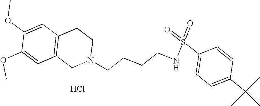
C1=C(OC)C(OC)=CC2=C1CCN(CCCCNS(=O)(=O)C1=CC=C(C(C)(C)C)C=C1)C2.Cl
